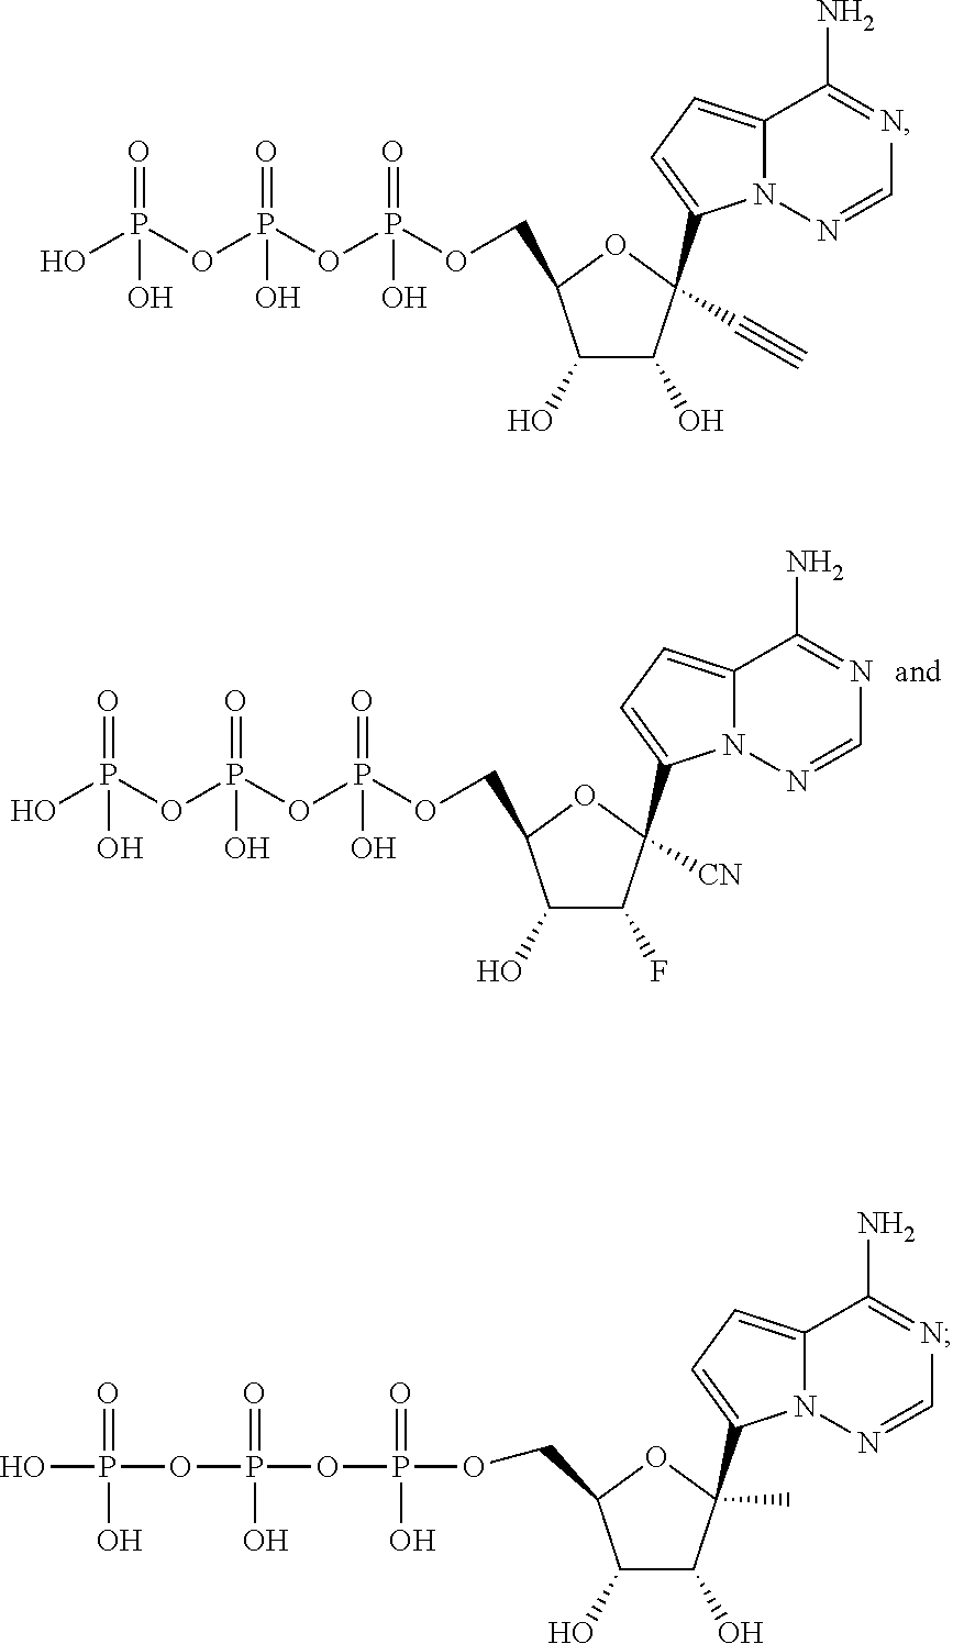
C1(O)C(F)C([CN])(C2=CC=C3C(N)=NC=NN32)OC1COP(=O)(O)OP(=O)(O)OP(O)(=O)O.C1(O)C(O)C(C#C)(C2=CC=C3C(N)=NC=NN32)OC1COP(=O)(O)OP(=O)(O)OP(O)(=O)O.C1(O)C(O)C(C)(C2=CC=C3C(N)=NC=NN32)OC1COP(=O)(O)OP(=O)(O)OP(O)(=O)O
